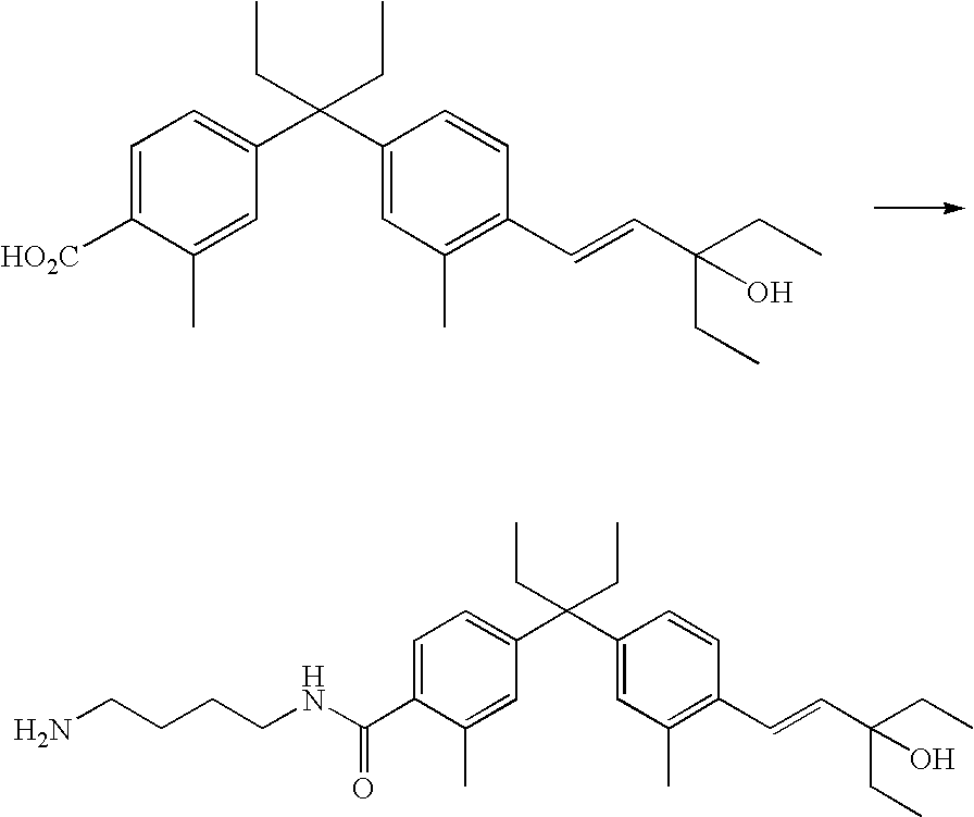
C1=C([HO2C])C(C)=CC(C(C2=CC(C)=C(C=CC(O)(CC)CC)C=C2)(CC)CC)=C1.C1=C(C(NCCCCN)=O)C(C)=CC(C(C2=CC(C)=C(C=CC(O)(CC)CC)C=C2)(CC)CC)=C1
